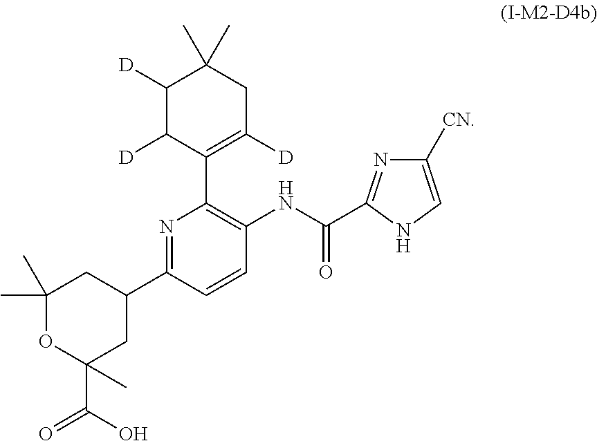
C1([D])C([D])C(C2=C(NC(=O)C3=NC([CN])=CN3)C=CC(C3CC(C)(C)OC(C(O)=O)(C)C3)=N2)=C([D])CC1(C)C
